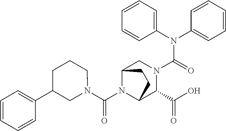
C1(N(C2=CC=CC=C2)C(=O)N2CC3N(C(N4CC(C5=CC=CC=C5)CCC4)=O)C(C2C(O)=O)CC3)=CC=CC=C1
